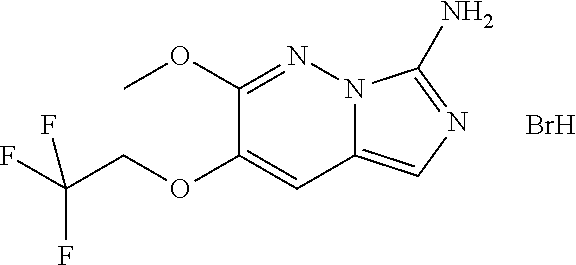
COC1=NN2C(=CN=C2N)C=C1OCC(F)(F)F.Br
